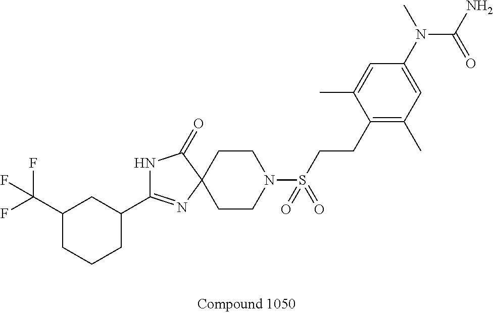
C1CC2(CCN1S(CCC1=C(C)C=C(N(C)C(N)=O)C=C1C)(=O)=O)C(=O)NC(C1CCCC(C(F)(F)F)C1)=N2
